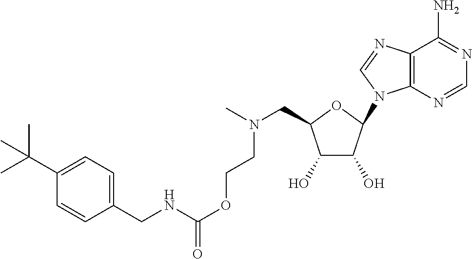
C12=C(N=CN1C1C(O)C(O)C(CN(C)CCOC(NCC3=CC=C(C(C)(C)C)C=C3)=O)O1)C(N)=NC=N2
